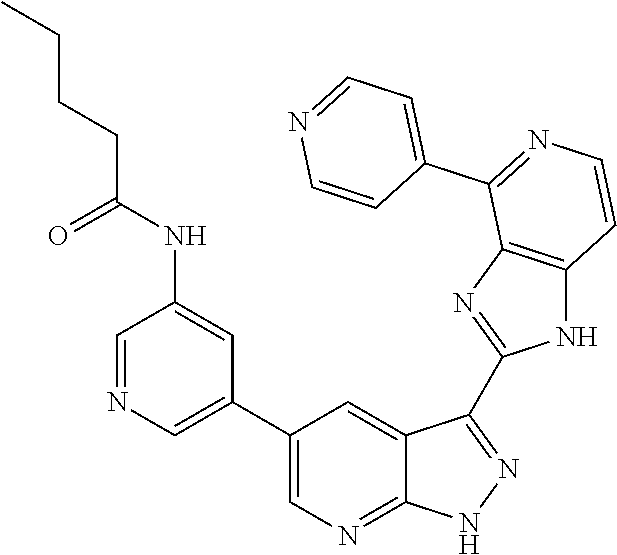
C1=NC=C(C2=CN=C3C(=C2)C(C2=NC4=C(N2)C=CN=C4C2=CC=NC=C2)=NN3)C=C1NC(CCCC)=O
